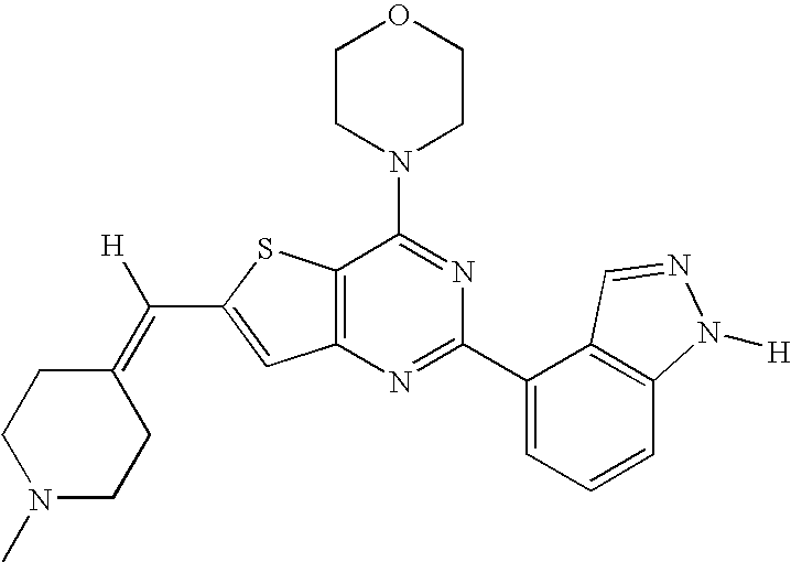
C1CN(C2=NC(C3=CC=CC4=C3C=NN4[H])=NC3=C2SC(C(=C2CCN(C)CC2)[H])=C3)CCO1
